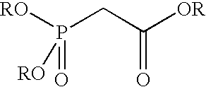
P(CC([OR])=O)([RO])(=O)[RO]
